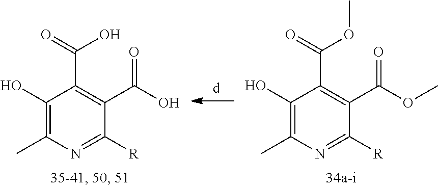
C1(O)=C(C)N=C([R])C(C(O)=O)=C1C(=O)O.C1(O)=C(C)N=C([R])C(C(OC)=O)=C1C(=O)OC
